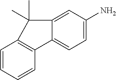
C1=CC=CC2=C1C(C)(C)C1=CC(N)=CC=C21
